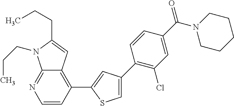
C12=NC=CC(C3=CC(C4=C(Cl)C=C(C(N5CCCCC5)=O)C=C4)=CS3)=C1C=C(CCC)N2CCC
